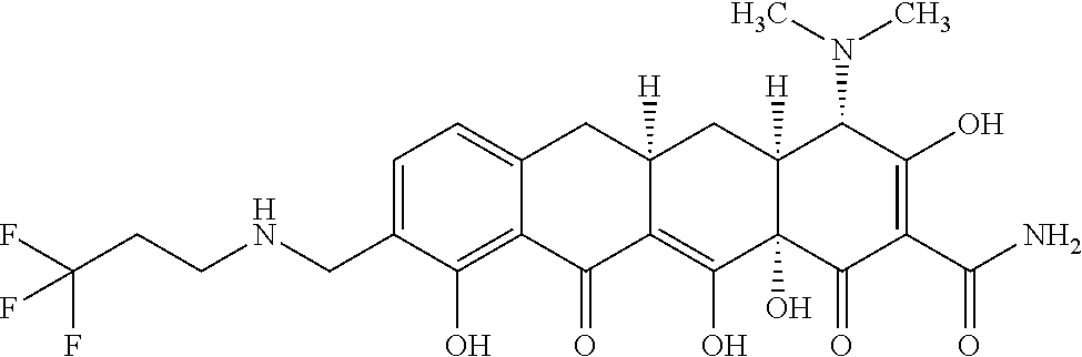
C1=C(CNCCC(F)(F)F)C(O)=C2C(=C1)CC1([H])C(=C(O)C3(O)C([H])(C1)C(N(C)C)C(O)=C(C(N)=O)C3=O)C2=O
